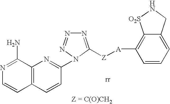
N1=C([Z][A]C2=C3C(=CC=C2)CN[O2S]3)N(C2=NC3=C(C=C2)C=CN=C3N)N=N1
